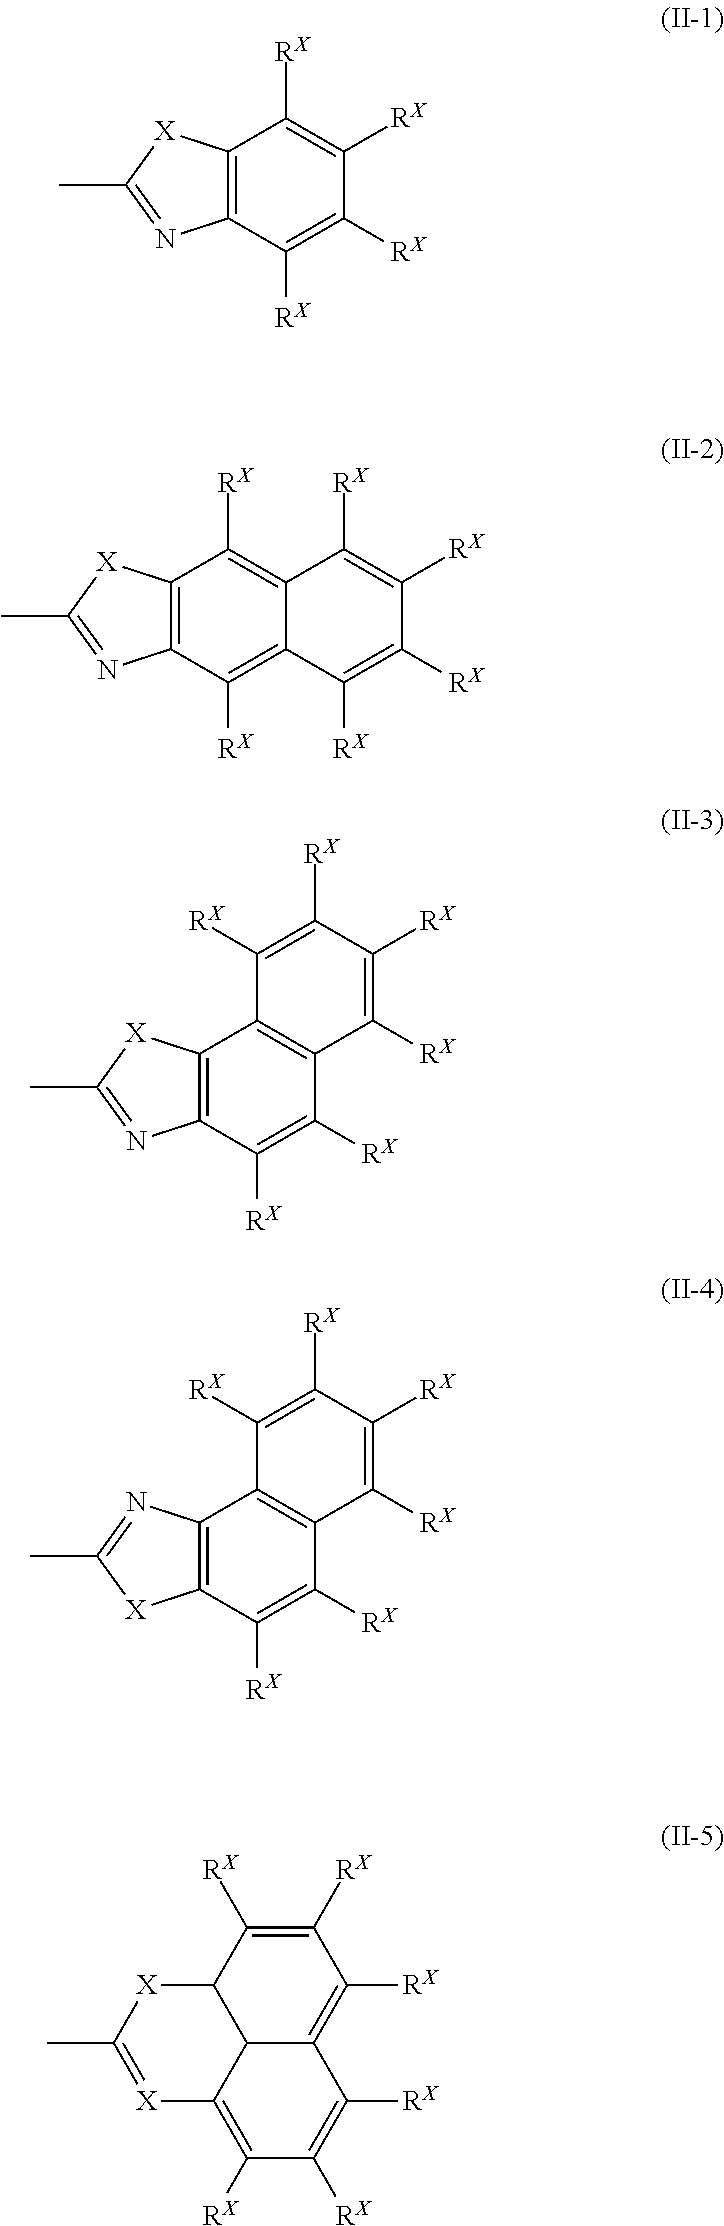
C12=C(C([RX])=C([RX])C([RX])=C1[RX])N=C(C)[X]2.C12=C(C([RX])=C3C(=C1[RX])C([RX])=C([RX])C([RX])=C3[RX])N=C(C)[X]2.C12=C(C([RX])=C([RX])C3=C1C([RX])=C([RX])C([RX])=C3[RX])N=C(C)[X]2.C1([RX])=C([RX])C2C3C(=C1[RX])C([RX])=C([RX])C([RX])=C3[X]=C(C)[X]2.C12=C(C([RX])=C([RX])C3=C1C([RX])=C([RX])C([RX])=C3[RX])[X]C(C)=N2
